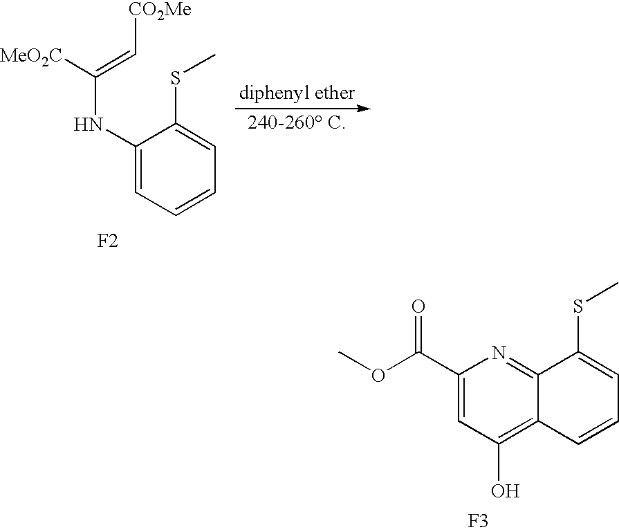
C1(NC([MeO2C])=C[CO2Me])=CC=CC=C1SC.[F2].C1(C(=O)OC)=CC(O)=C2C(=N1)C(SC)=CC=C2.[F3]
